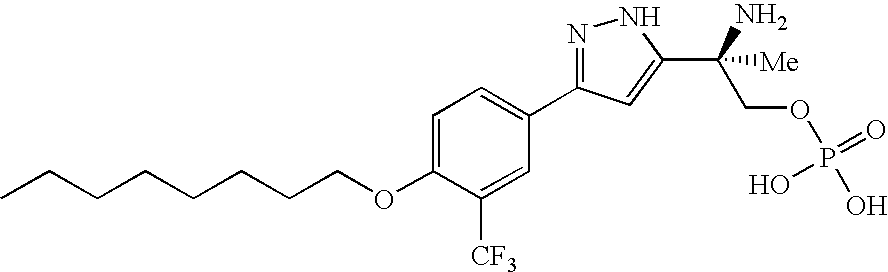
C1=C(OCCCCCCCC)C([CF3])=CC(C2=NNC(C(N)([Me])COP(O)(=O)O)=C2)=C1
